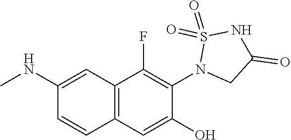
C1(NC)=CC2=C(C=C1)C=C(O)C(N1CC(=O)NS1(=O)=O)=C2F
